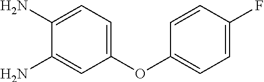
C1(OC2=CC=C(F)C=C2)=CC=C(N)C(N)=C1
